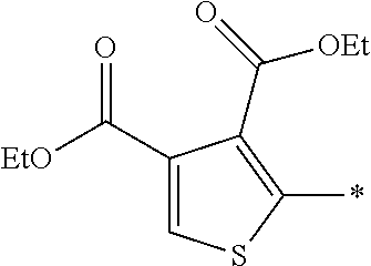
C1(C([EtO])=O)=CSC(*)=C1C(=O)[OEt]
